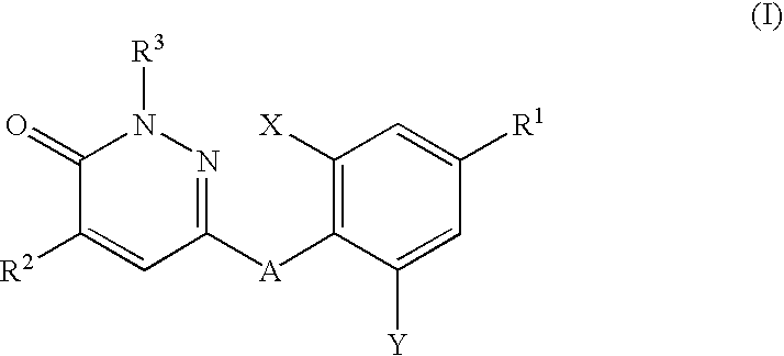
C1([R2])=CC([A]C2=C([X])C=C([R1])C=C2[Y])=NN([R3])C1=O
